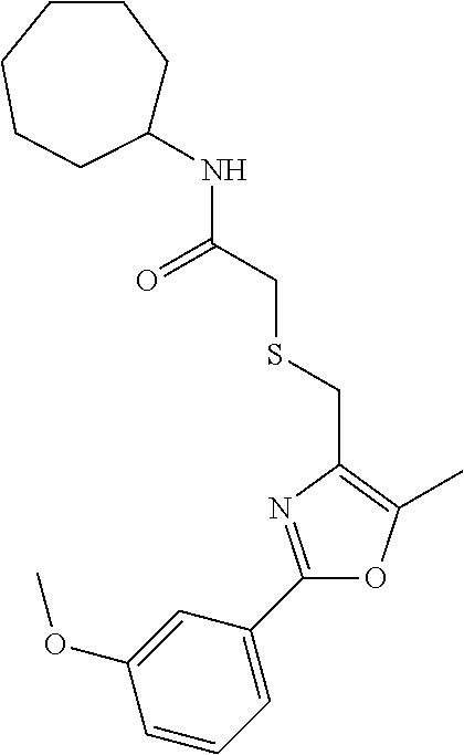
C1(OC)=CC(C2=NC(CSCC(=O)NC3CCCCCC3)=C(C)O2)=CC=C1
